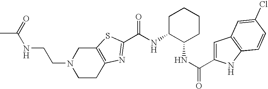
CC(=O)NCCN1CCC2=C(C1)SC(C(NC1C(NC(C3=CC4=C(N3)C=CC(Cl)=C4)=O)CCCC1)=O)=N2
